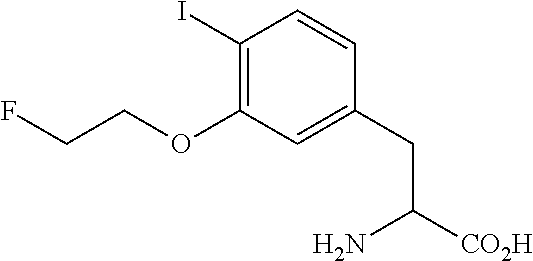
C1(I)=C(OCCF)C=C(CC([CO2H])N)C=C1
